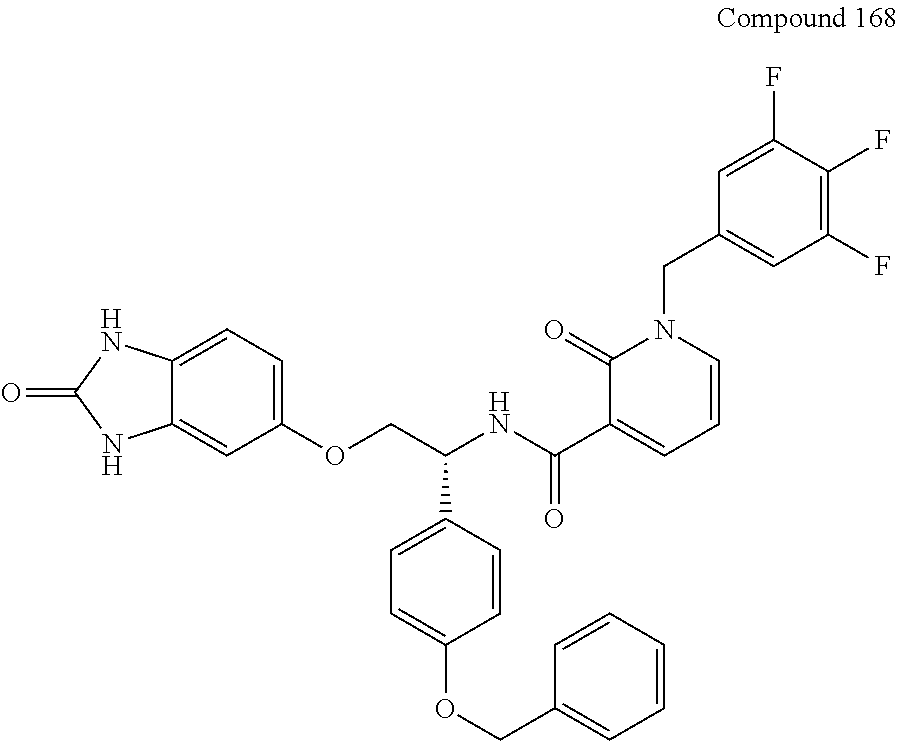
C1(C(NC(C2=CC=CN(CC3=CC(F)=C(F)C(F)=C3)C2=O)=O)COC2=CC=C3C(=C2)NC(=O)N3)=CC=C(OCC2=CC=CC=C2)C=C1
